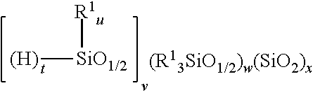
[(H)][SiO1/2][R1u]
